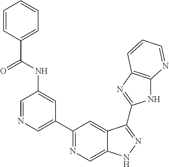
C1=NC=C(C2=NC=C3C(=C2)C(C2=NC4=C(N2)N=CC=C4)=NN3)C=C1NC(C1=CC=CC=C1)=O
